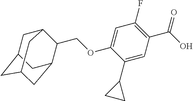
C1C2CC3CC(C(COC4=CC(F)=C(C(O)=O)C=C4C4CC4)C1C3)C2
